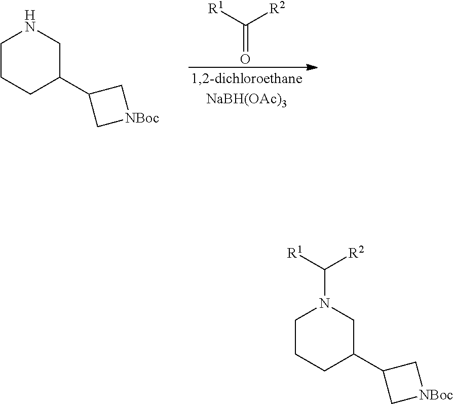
[R1]C(=O)[R2].C1CCC(C2C[NBoc]C2)CN1.C1CCC(C2C[NBoc]C2)CN1C([R1])[R2]
